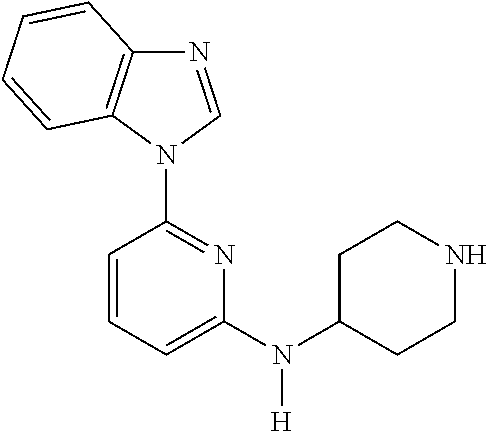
N1=CN(C2=NC(N(C3CCNCC3)[H])=CC=C2)C2=C1C=CC=C2
